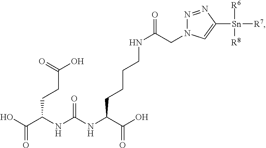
OC(C(NC(NC(C(O)=O)CCCCNC(=O)CN1N=NC([Sn]([R6])([R8])[R7])=C1)=O)CCC(O)=O)=O
